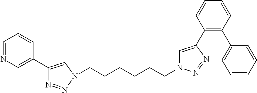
C1=NC=C(C2=CN(CCCCCCN3C=C(C4=C(C5=CC=CC=C5)C=CC=C4)N=N3)N=N2)C=C1
